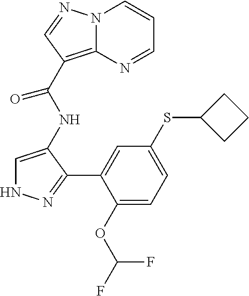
C1=C(NC(C2=C3N(C=CC=N3)N=C2)=O)C(C2=CC(SC3CCC3)=CC=C2OC(F)F)=NN1
